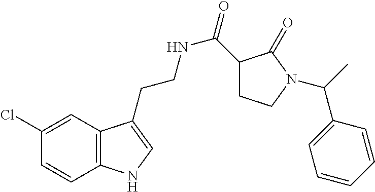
C12=C(C=C(Cl)C=C1)C(CCNC(=O)C1CCN(C(C3=CC=CC=C3)C)C1=O)=CN2
